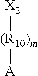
[(R10)m]([X2])[A]
